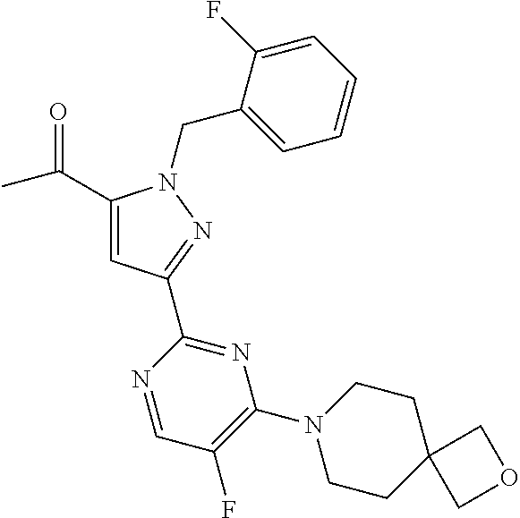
C1(C(=O)C)=CC(C2=NC(N3CCC4(CC3)COC4)=C(F)C=N2)=NN1CC1=CC=CC=C1F
